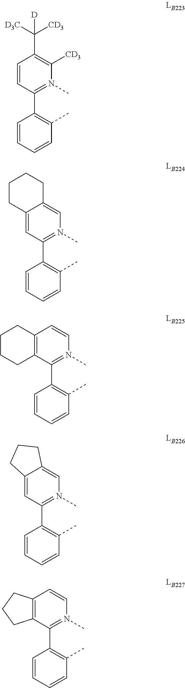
C1=CC=CC(C)=C1C1=N(C)C([CD3])=C(C([D3C])([CD3])[D])C=C1.C1=CC=CC(C)=C1C1=N(C)C=C2C(=C1)CCCC2.C1=CC=CC(C)=C1C1=N(C)C=CC2=C1CCCC2.C1=CC=CC(C)=C1C1=N(C)C=C2C(=C1)CCC2.C1=CC=CC(C)=C1C1=N(C)C=CC2=C1CCC2
